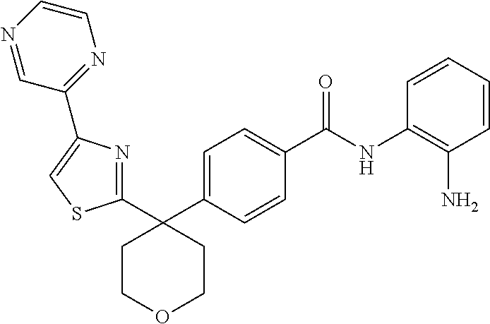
C1=CC(NC(C2=CC=C(C3(C4=NC(C5=NC=CN=C5)=CS4)CCOCC3)C=C2)=O)=C(N)C=C1
